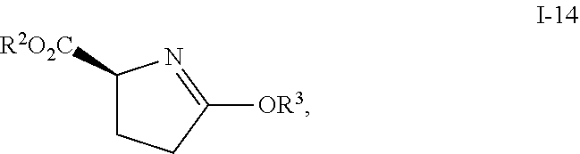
C1([R2O2C])CCC([OR3])=N1
